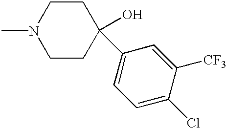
N1(C)CCC(O)(C2=CC=C(Cl)C([CF3])=C2)CC1
